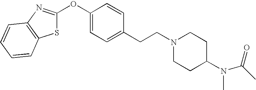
S1C(OC2=CC=C(CCN3CCC(N(C(C)=O)C)CC3)C=C2)=NC2=C1C=CC=C2
